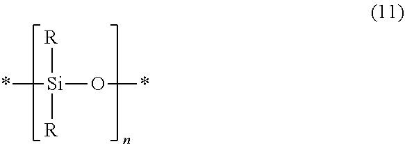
*[Si]([R])([R])O*
